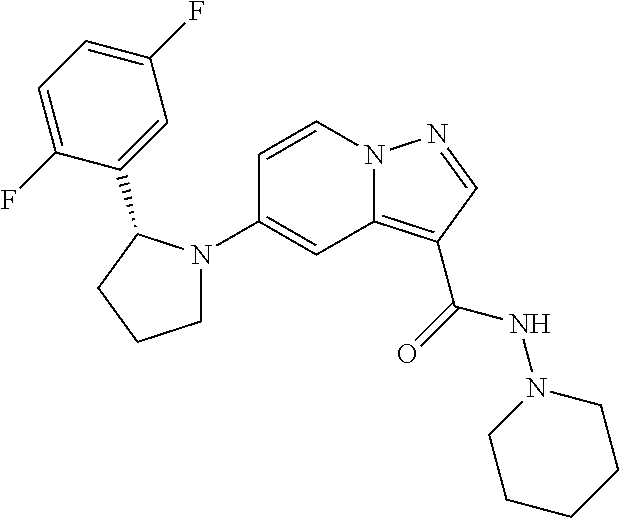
C1(N2CCCC2C2=CC(F)=CC=C2F)=CC2=C(C(=O)NN3CCCCC3)C=NN2C=C1
